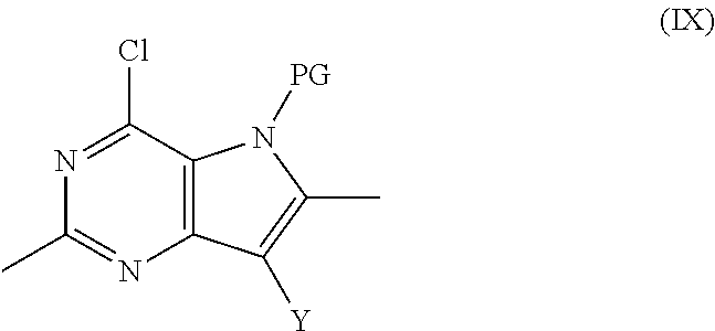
C12=C(C(Cl)=NC(C)=N1)N([PG])C(C)=C2[Y]
